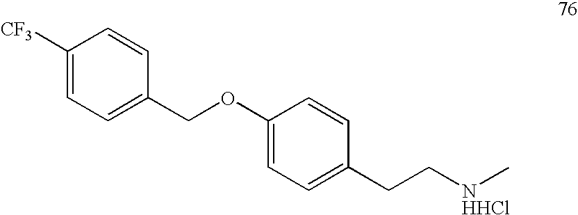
C1(COC2=CC=C(CC[NHHCl]C)C=C2)=CC=C([CF3])C=C1
